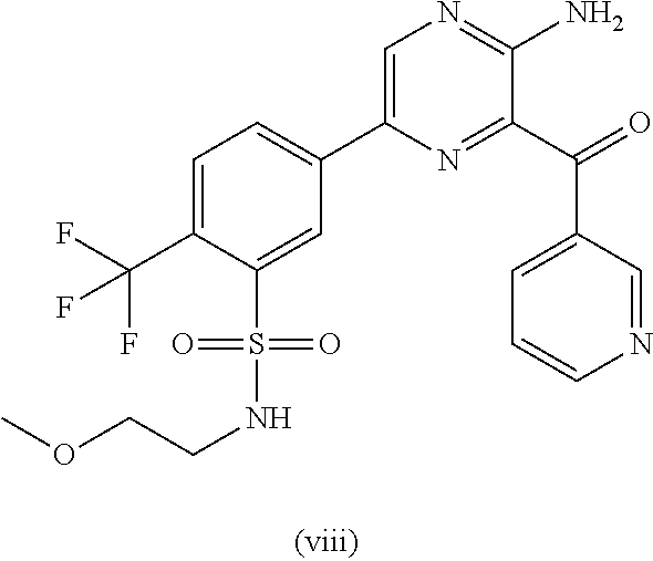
C1=C(C(F)(F)F)C(S(NCCOC)(=O)=O)=CC(C2=CN=C(N)C(C(=O)C3=CC=CN=C3)=N2)=C1
